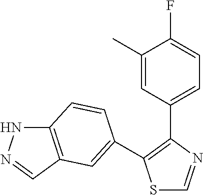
S1C=NC(C2=CC=C(F)C(C)=C2)=C1C1=CC2=C(NN=C2)C=C1
